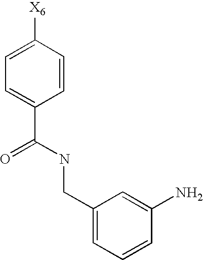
C1=CC([X6])=CC=C1C(NCC1=CC=CC(N)=C1)=O
